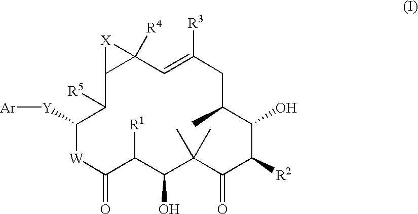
[Y](C1[W]C(=O)C([R1])C(O)C(C)(C)C(=O)C([R2])C(O)C(C)CC([R3])=CC2([R4])C(C1[R5])[X]2)[Ar]
